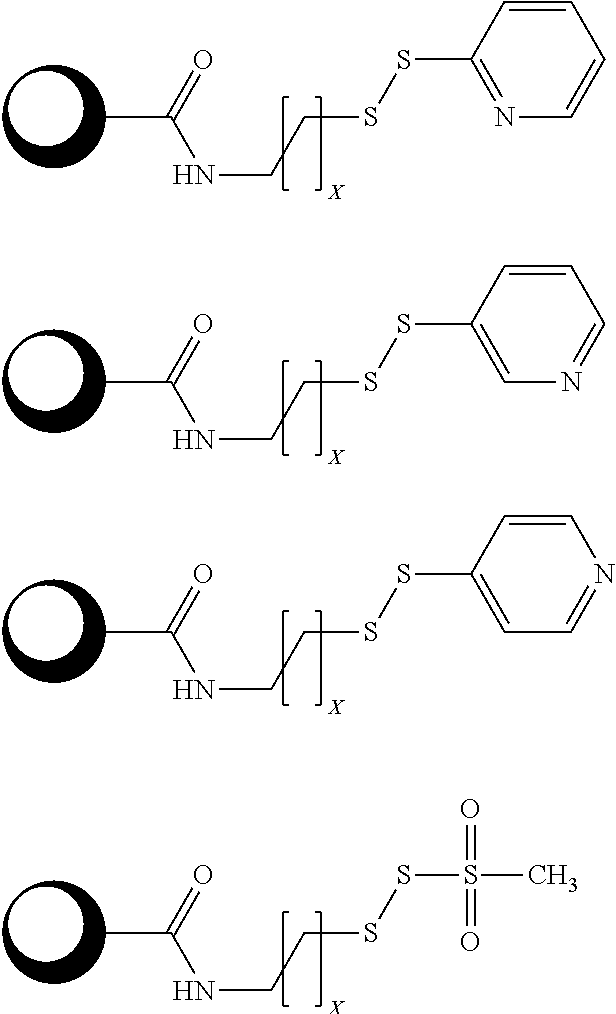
C(NC(=O)C)CSSC1=NC=CC=C1.C(NC(=O)C)CSSC1=CN=CC=C1.C(NC(=O)C)CSSC1=CC=NC=C1.C(NC(=O)C)CSSS(=O)(=O)C
